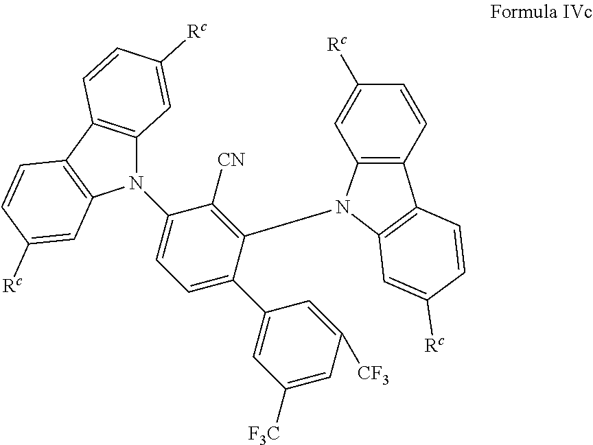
C1(N2C3=C(C4=C2C=C([Rc])C=C4)C=CC([Rc])=C3)=CC=C(C2=CC([F3C])=CC([CF3])=C2)C(N2C3=C(C4=C2C=C([Rc])C=C4)C=CC([Rc])=C3)=C1[CN]
